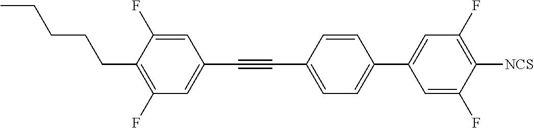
C1=C(F)C(CCCCC)=C(F)C=C1C#CC1=CC=C(C2=CC(F)=C([NCS])C(F)=C2)C=C1
